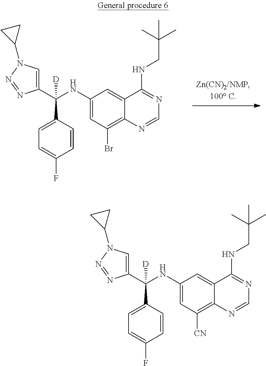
C1(NC(C2=CN(C3CC3)N=N2)(C2=CC=C(F)C=C2)[D])=CC(Br)=C2C(=C1)C(NCC(C)(C)C)=NC=N2.C1(NC(C2=CN(C3CC3)N=N2)(C2=CC=C(F)C=C2)[D])=CC([CN])=C2C(=C1)C(NCC(C)(C)C)=NC=N2
